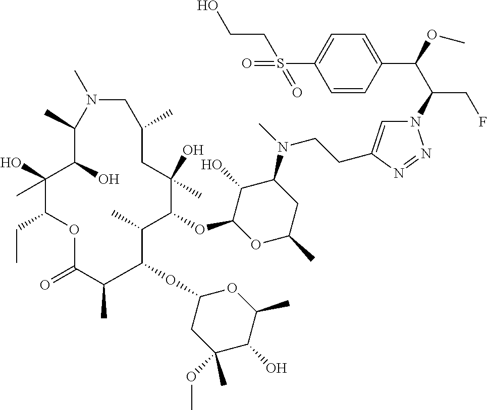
N1=NN(C(C(C2=CC=C(S(=O)(CCO)=O)C=C2)OC)CF)C=C1CCN(C1C(O)C(OC2C(C)C(OC3CC(OC)(C)C(O)C(C)O3)C(C)C(=O)OC(CC)C(O)(C)C(O)C(C)N(C)CC(C)CC2(O)C)OC(C)C1)C
